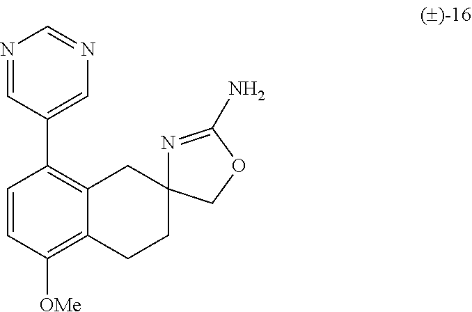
N1=CC(C2=C3C(=C([OMe])C=C2)CCC2(C3)N=C(N)OC2)=CN=C1
